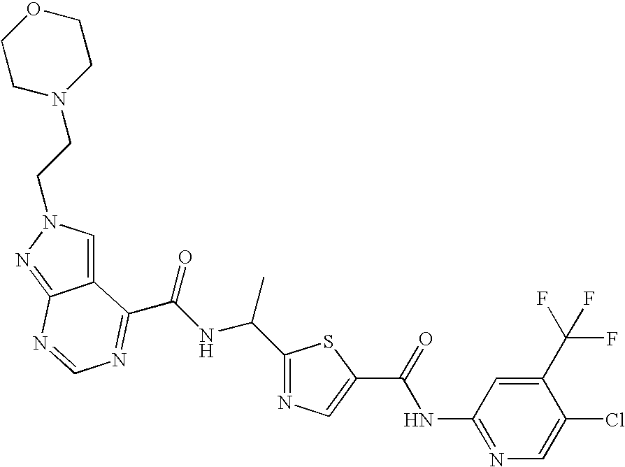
C12=CN(CCN3CCOCC3)N=C1N=CN=C2C(=O)NC(C)C1=NC=C(C(NC2=NC=C(Cl)C(C(F)(F)F)=C2)=O)S1
